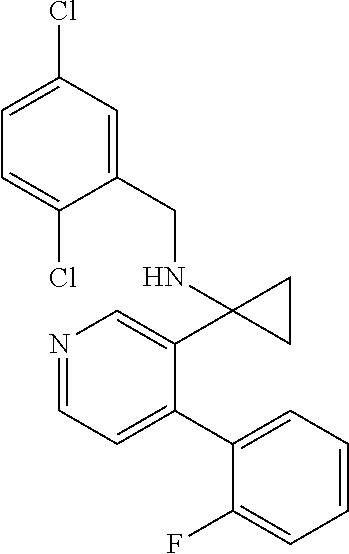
N1=CC=C(C2=CC=CC=C2F)C(C2(NCC3=CC(Cl)=CC=C3Cl)CC2)=C1
